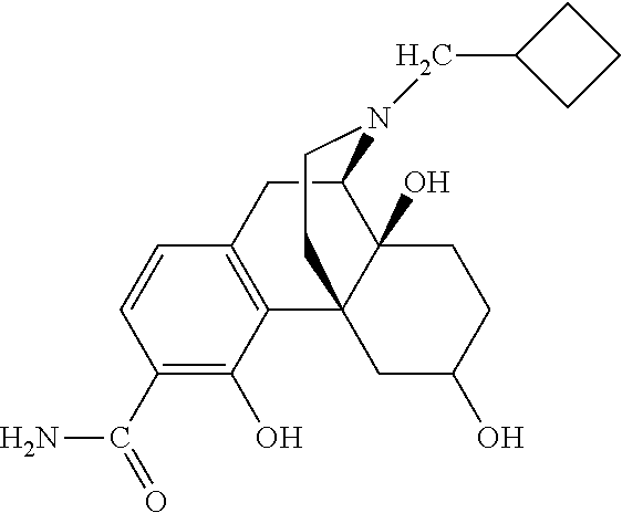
C1(C(N)=O)=C(O)C2=C(C=C1)CC1C3(O)C2(CC(O)CC3)CCN1CC1CCC1
